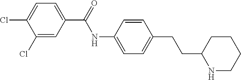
N1CCCCC1CCC1=CC=C(NC(=O)C2=CC=C(Cl)C(Cl)=C2)C=C1
